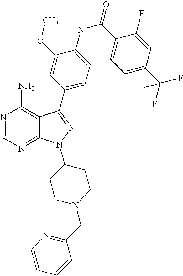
N1=CN=C2C(=C1N)C(C1=CC=C(NC(C3=CC=C(C(F)(F)F)C=C3F)=O)C(OC)=C1)=NN2C1CCN(CC2=NC=CC=C2)CC1
